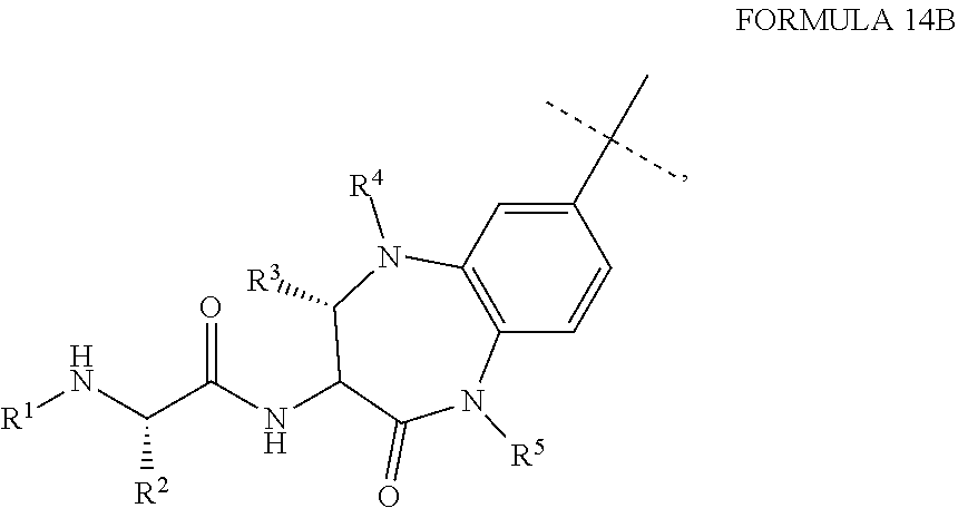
[R1]NC([R2])C(NC1C(=O)N([R5])C2=C(N([R4])C1[R3])C=C(C(C)(C)C)C=C2)=O
